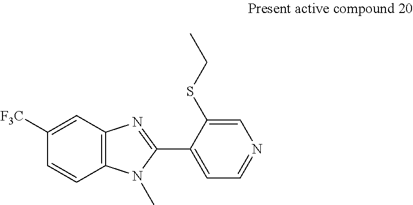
C12=C(C=C([F3C])C=C1)N=C(C1=CC=NC=C1SCC)N2C
